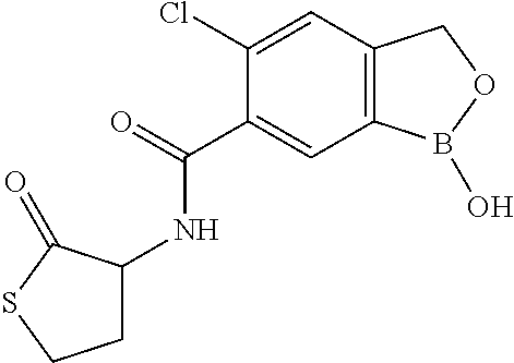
C1(Cl)=CC2=C(C=C1C(=O)NC1CCSC1=O)B(O)OC2
